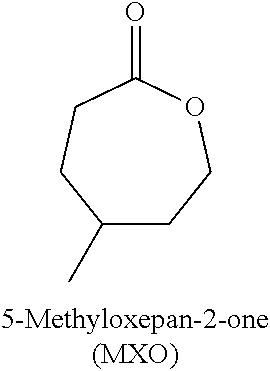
C1(C)CCOC(=O)CC1
